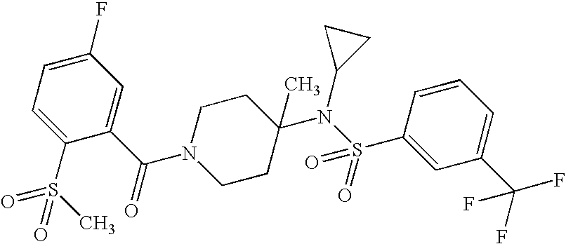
C1=C(F)C=C(C(=O)N2CCC(N(S(C3=CC(C(F)(F)F)=CC=C3)(=O)=O)C3CC3)(C)CC2)C(S(=O)(=O)C)=C1
